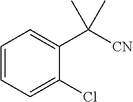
C1=CC=C(Cl)C(C([CN])(C)C)=C1
